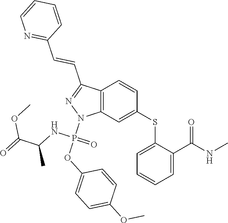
C1(SC2=CC3=C(C=C2)C(C=CC2=NC=CC=C2)=NN3P(OC2=CC=C(OC)C=C2)(NC(C)C(OC)=O)=O)=CC=CC=C1C(NC)=O
